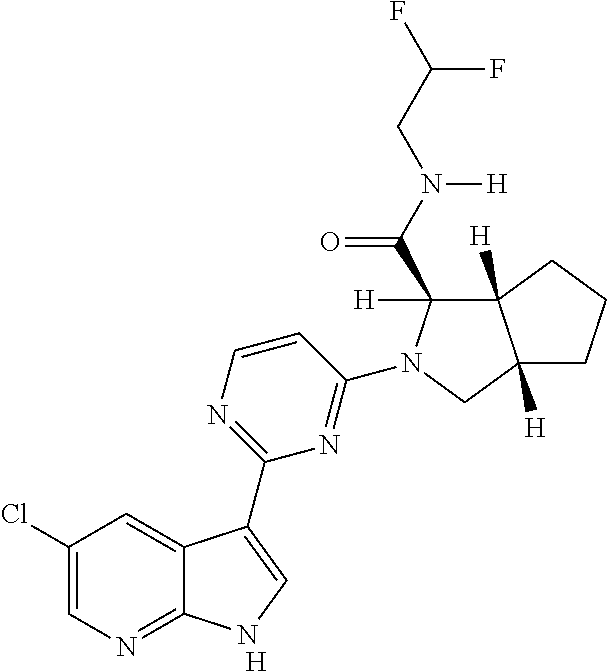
[H].C1(Cl)=CN=C2C(=C1)C(C1=NC=CC(N3C(C(N(CC(F)F)[H])=O)([H])C4([H])C([H])(C3)CCC4)=N1)=CN2
